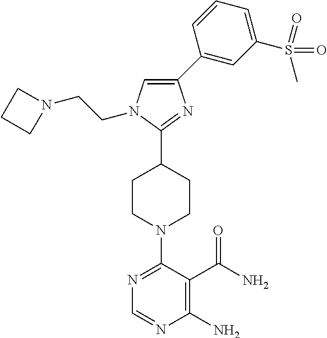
N1=C(N2CCC(C3=NC(C4=CC(S(=O)(C)=O)=CC=C4)=CN3CCN3CCC3)CC2)C(C(N)=O)=C(N)N=C1
